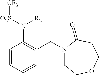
C1=CC=CC(CN2CCOCCC2=O)=C1N([O2S][CF3])[R2]
